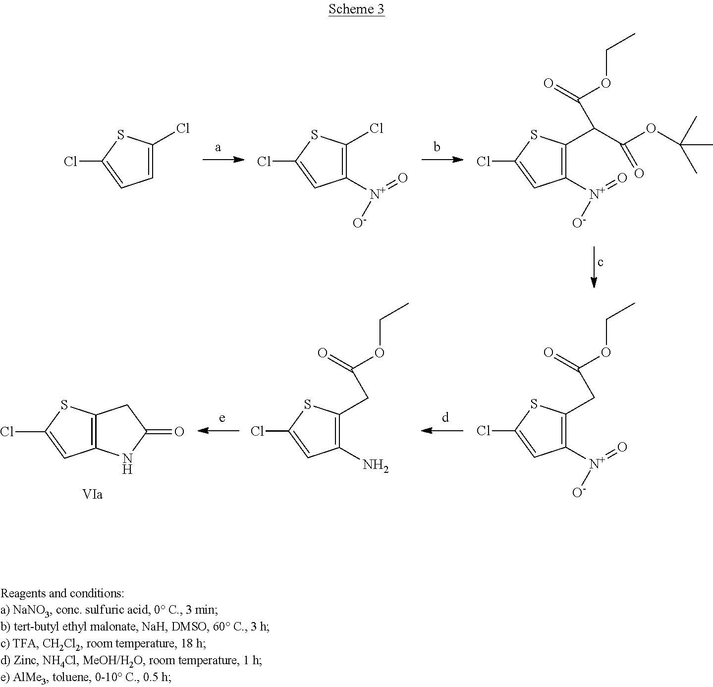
C1=C(Cl)SC(Cl)=C1.C1([N+](=O)[O-])=C(Cl)SC(Cl)=C1.C1([N+](=O)[O-])=C(C(C(OC(C)(C)C)=O)C(=O)OCC)SC(Cl)=C1.C1([N+](=O)[O-])=C(CC(=O)OCC)SC(Cl)=C1.C1(N)=C(CC(=O)OCC)SC(Cl)=C1.C12=C(NC(=O)C1)C=C(Cl)S2
